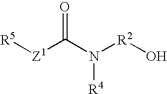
[R5][Z1]C(N([R2]O)[R4])=O
